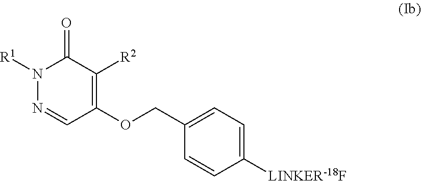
N1([R1])N=CC(OCC2=CC=C([LINKER-18F])C=C2)=C([R2])C1=O
